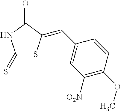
C1(=S)SC(=CC2=CC([O2N])=C(OC)C=C2)C(=O)N1
